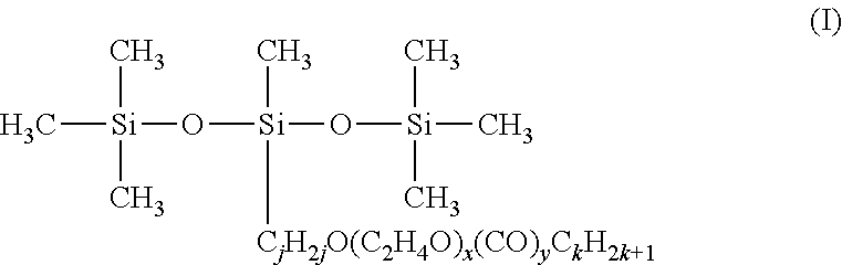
C[Si](O[Si](O[Si](C)(C)C)(C)[CjH2jO(C2H4O)x(CO)yCkH2k+1])(C)C
